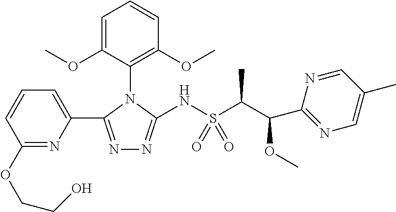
C1=CC=C(C2=NN=C(NS(C(C(C3=NC=C(C)C=N3)OC)C)(=O)=O)N2C2=C(OC)C=CC=C2OC)N=C1OCCO
